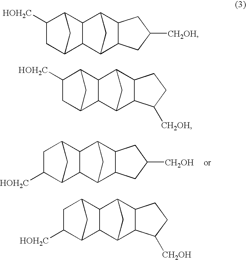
C12C3C(C(C1)C1C2C2C([HOH2C])CC1C2)CC([CH2OH])C3.C12C3C(C(C1)C1C2C2CC([HOH2C])C1C2)CC([CH2OH])C3.C12C3C(C(C1)C1C2C2CC([HOH2C])C1C2)CCC3[CH2OH].C12C3C(C(C1)C1C2C2C([HOH2C])CC1C2)CCC3[CH2OH]
